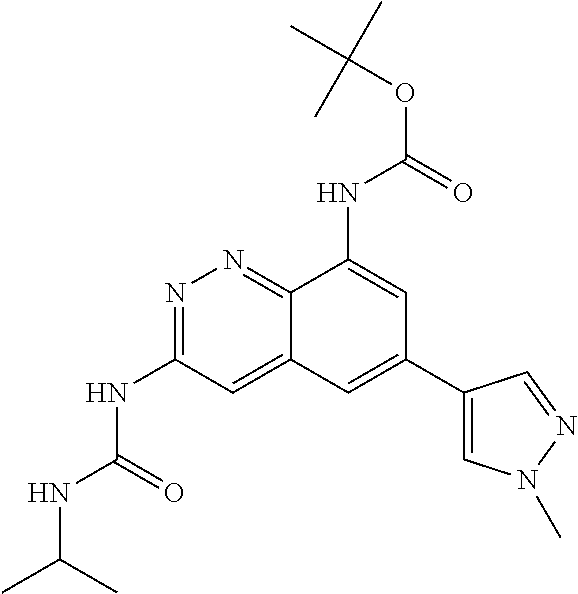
N1=C(NC(NC(C)C)=O)C=C2C(=N1)C(NC(OC(C)(C)C)=O)=CC(C1=CN(C)N=C1)=C2
